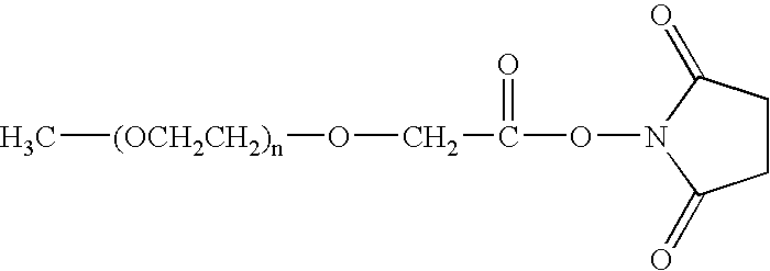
C[(OCH2CH2)n]OCC(=O)ON1C(=O)CCC1=O
